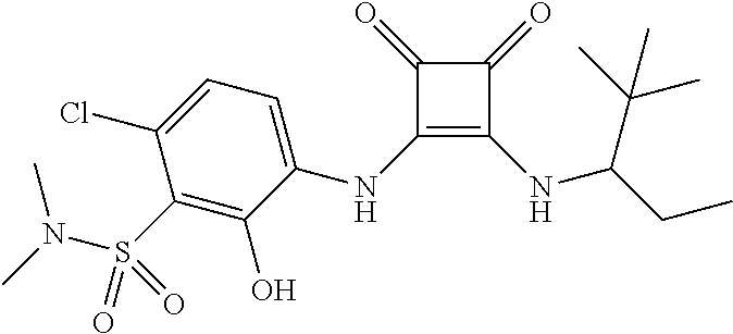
C1(=O)C(NC2=CC=C(Cl)C(S(=O)(N(C)C)=O)=C2O)=C(NC(C(C)(C)C)CC)C1=O
